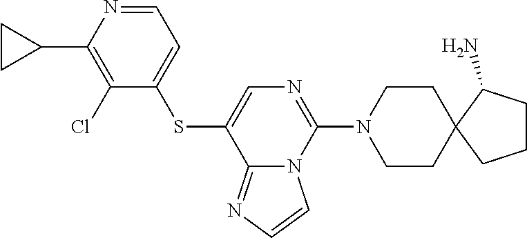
C12=NC=CN1C(N1CCC3(CC1)C(N)CCC3)=NC=C2SC1=CC=NC(C2CC2)=C1Cl
